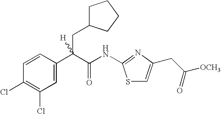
C1=C(C(C(NC2=NC(CC([OCH3])=O)=CS2)=O)(CC2CCCC2)[H])C=CC(Cl)=C1Cl
